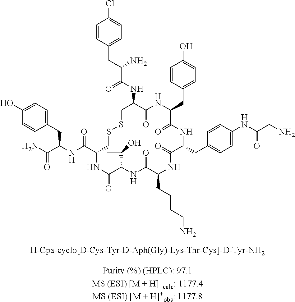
C1=CC(CC(C(NC2C(=O)NC(CC3=CC=C(O)C=C3)C(=O)NC(CC3=CC=C(NC(CN)=O)C=C3)C(=O)NC(CCCCN)C(=O)NC(C(C)O)C(=O)NC(C(NC(C(N)=O)CC3=CC=C(O)C=C3)=O)CSSC2)=O)N)=CC=C1Cl
